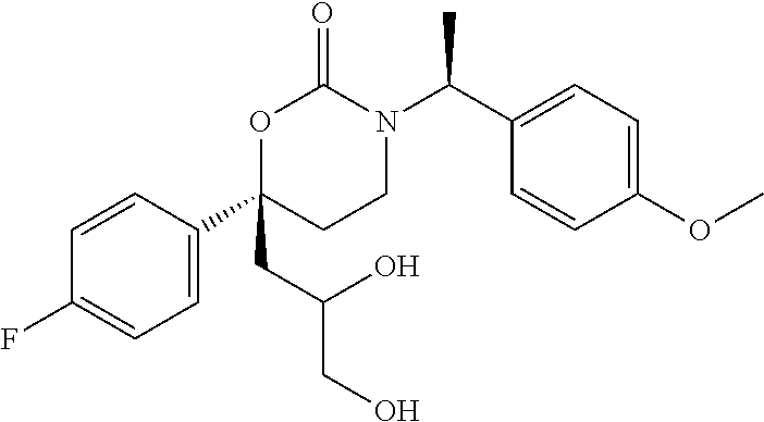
C1(C(N2C(=O)OC(C3=CC=C(F)C=C3)(CC(CO)O)CC2)C)=CC=C(OC)C=C1
